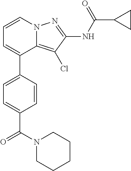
C12=C(Cl)C(NC(C3CC3)=O)=NN1C=CC=C2C1=CC=C(C(N2CCCCC2)=O)C=C1
